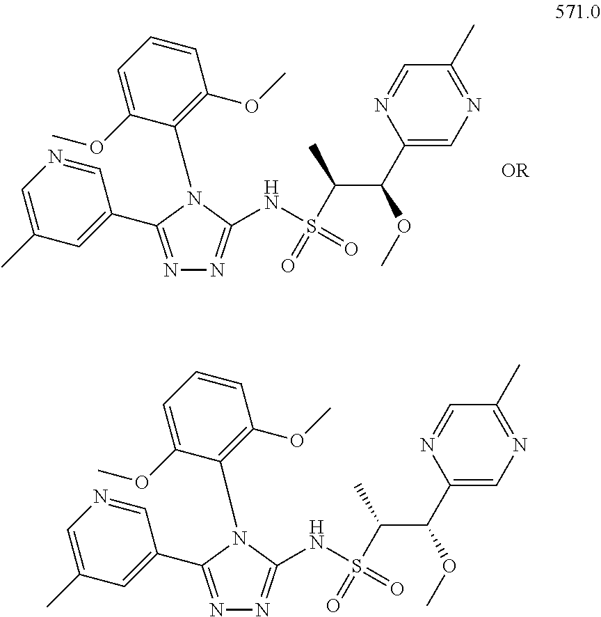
C(C(C1=CN=C(C)C=N1)OC)(S(=O)(NC1=NN=C(C2=CC(C)=CN=C2)N1C1=C(OC)C=CC=C1OC)=O)C.[OR].C(C(C1=CN=C(C)C=N1)OC)(S(=O)(NC1=NN=C(C2=CC(C)=CN=C2)N1C1=C(OC)C=CC=C1OC)=O)C
